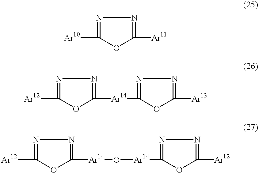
[Ar10]C1=NN=C([Ar11])O1.[Ar12]C1=NN=C([Ar14]C2=NN=C([Ar13])O2)O1.[Ar12]C1=NN=C([Ar14]O[Ar14]C2=NN=C([Ar12])O2)O1
